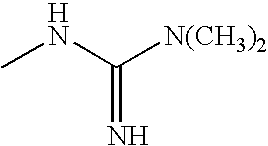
C(=N)(NC)[N(CH3)2]
